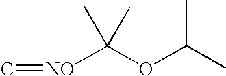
C=[NO]C(OC(C)C)(C)C
